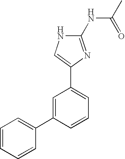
N1C(NC(C)=O)=NC(C2=CC=CC(C3=CC=CC=C3)=C2)=C1
